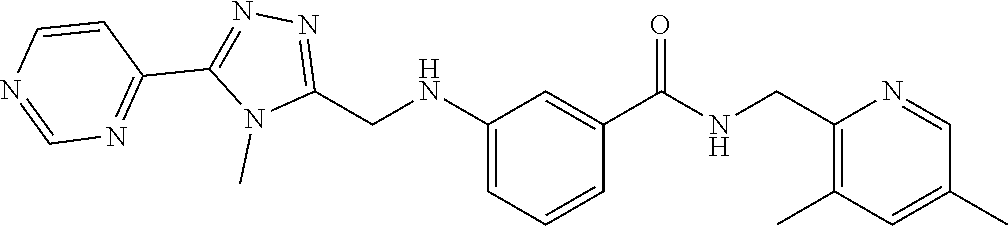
N1=C(CNC2=CC=CC(C(=O)NCC3=C(C)C=C(C)C=N3)=C2)N(C)C(C2=NC=NC=C2)=N1
